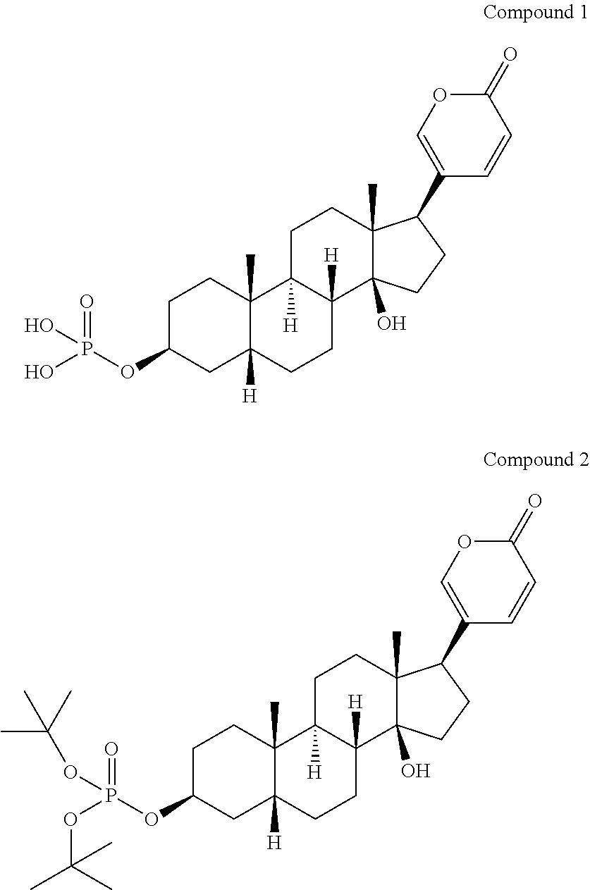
C1C(OP(O)(=O)O)CC2([H])C(C)(C1)C1([H])C([H])(CC2)C2(O)C(C)(CC1)C(C1=COC(=O)C=C1)CC2.C1C(OP(OC(C)(C)C)(=O)OC(C)(C)C)CC2([H])C(C)(C1)C1([H])C([H])(CC2)C2(O)C(C)(CC1)C(C1=COC(=O)C=C1)CC2
